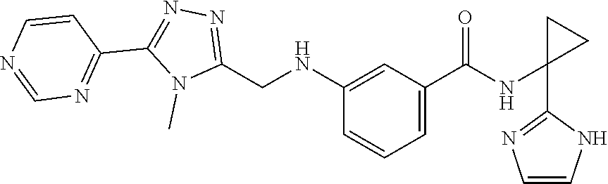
C1(NCC2=NN=C(C3=NC=NC=C3)N2C)=CC(C(NC2(C3=NC=CN3)CC2)=O)=CC=C1
